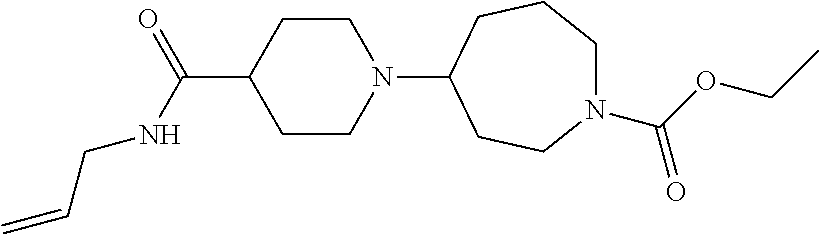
C1CN(C2CCN(C(OCC)=O)CCC2)CCC1C(=O)NCC=C
